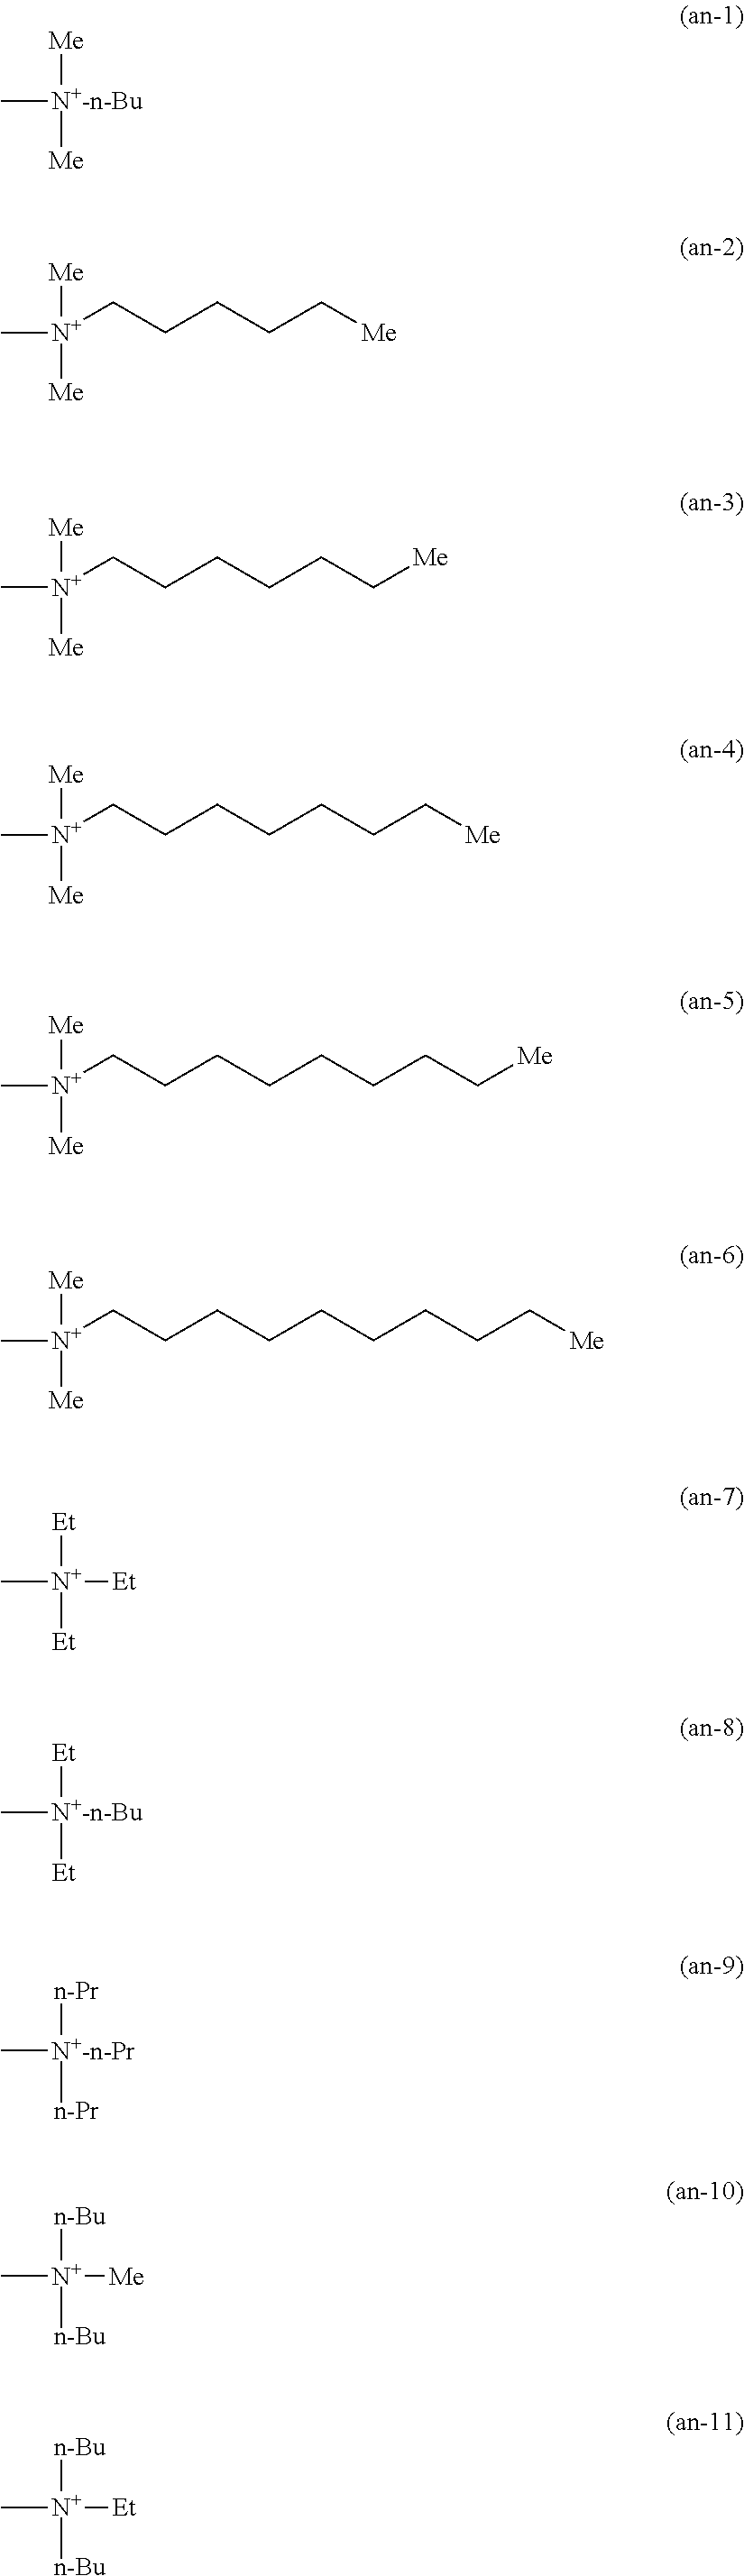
C[N+-n-Bu]([Me])[Me].C[N+]([Me])([Me])CCCCC[Me].C[N+]([Me])([Me])CCCCCC[Me].C[N+]([Me])([Me])CCCCCCC[Me].C[N+]([Me])([Me])CCCCCCCC[Me].C[N+]([Me])([Me])CCCCCCCCC[Me].[Et][N+](C)([Et])[Et].[Et][N+-n-Bu](C)[Et].[n-Pr][N+-n-Pr](C)[n-Pr].[n-Bu][N+](C)([n-Bu])[Me].[n-Bu][N+](C)([n-Bu])[Et]
